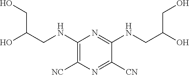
OC(CNC1=C([NC])N=C([CN])C(NCC(O)CO)=N1)CO
